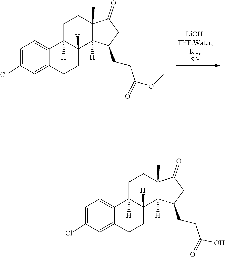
O(C)C(CCC1CC(=O)C2(C)CCC3([H])C4=CC=C(Cl)C=C4CCC3([H])C21[H])=O.C1=C2C3([H])CCC4(C)C(=O)CC(CCC(O)=O)C4([H])C3([H])CCC2=CC(Cl)=C1
